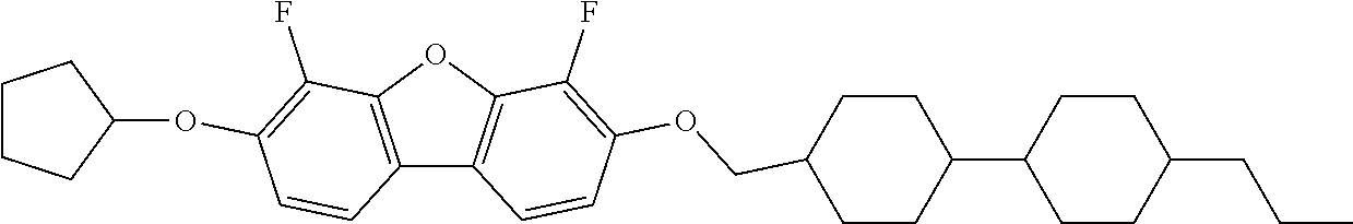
C12=C(OC3=C1C=CC(OCC1CCC(C4CCC(CCC)CC4)CC1)=C3F)C(F)=C(OC1CCCC1)C=C2
